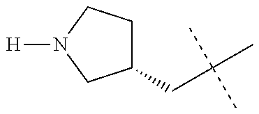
C1(CC(C)(C)C)CCN([H])C1
